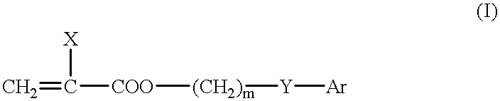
C=C([COO][(CH2)m][Y][Ar])[X]
